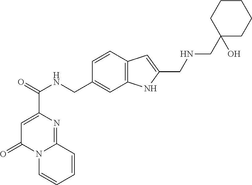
C1=C(C(=O)NCC2=CC3=C(C=C2)C=C(CNCC2(O)CCCCC2)N3)N=C2N(C1=O)C=CC=C2
